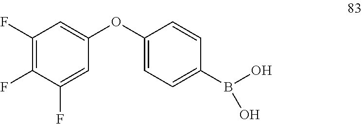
C1(OC2=CC=C(B(O)O)C=C2)=CC(F)=C(F)C(F)=C1
